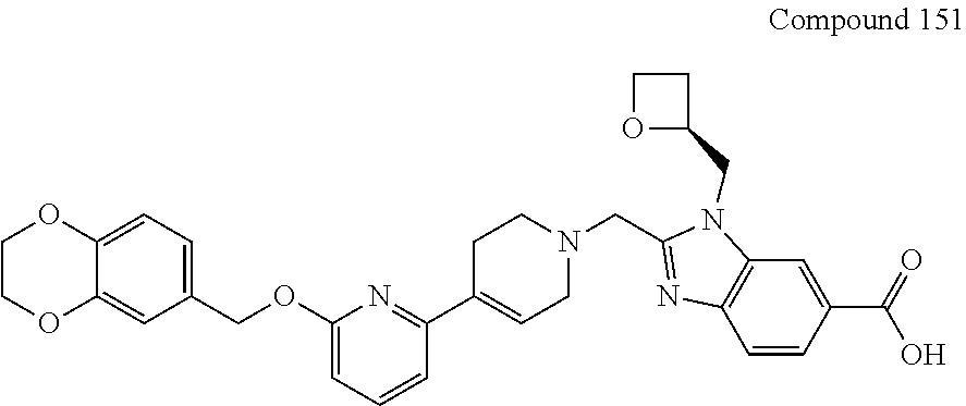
C12=CC=C(COC3=CC=CC(C4=CCN(CC5=NC6=C(N5CC5CCO5)C=C(C(=O)O)C=C6)CC4)=N3)C=C1OCCO2
